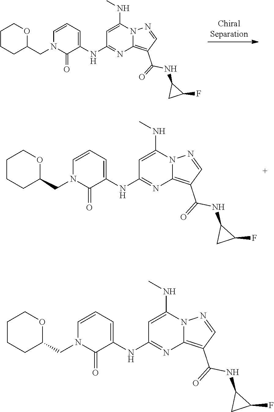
C1=C(NC)N2C(=C(C(=O)NC3CC3F)C=N2)N=C1NC1=CC=CN(CC2OCCCC2)C1=O.C1=C(NC)N2C(=C(C(=O)NC3CC3F)C=N2)N=C1NC1=CC=CN(CC2OCCCC2)C1=O.C1=C(NC)N2C(=C(C(=O)NC3CC3F)C=N2)N=C1NC1=CC=CN(CC2OCCCC2)C1=O
